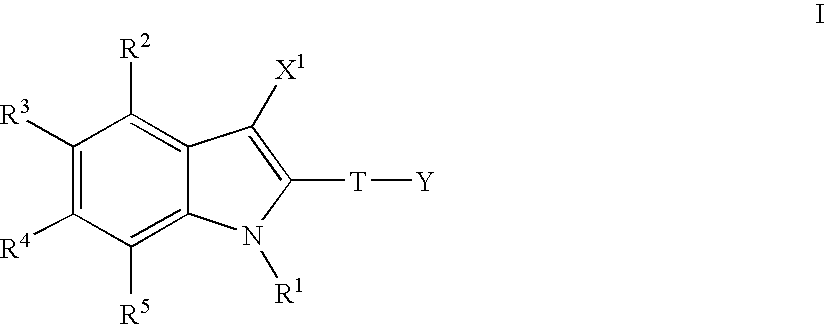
C1([R3])=C([R4])C([R5])=C2C(=C1[R2])C([X1])=C([T][Y])N2[R1]
